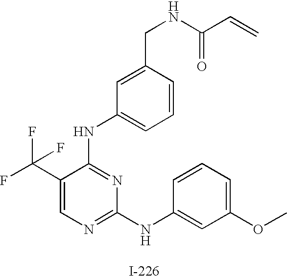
N(C1=NC(NC2=CC(OC)=CC=C2)=NC=C1C(F)(F)F)C1=CC=CC(CNC(=O)C=C)=C1
